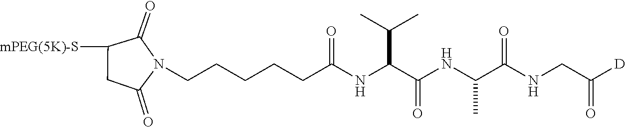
C1([mPEG(5K)-S])CC(=O)N(CCCCCC(NC(C(NC(C(NCC([D])=O)=O)C)=O)C(C)C)=O)C1=O
